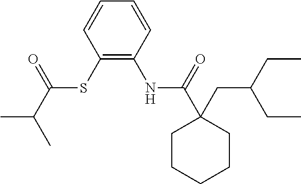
C1(SC(C(C)C)=O)=C(NC(C2(CC(CC)CC)CCCCC2)=O)C=CC=C1
